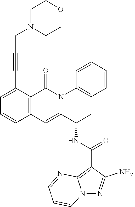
C1=C(C#CCN2CCOCC2)C2=C(C=C1)C=C(C(C)NC(=O)C1=C3N(N=C1N)C=CC=N3)N(C1=CC=CC=C1)C2=O
